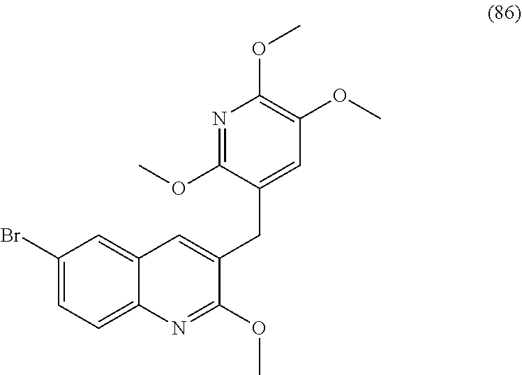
C1(Br)=CC=C2C(=C1)C=C(CC1=CC(OC)=C(OC)N=C1OC)C(OC)=N2
